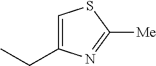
C1=C(CC)N=C([Me])S1
